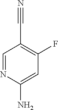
C1=NC(N)=CC(F)=C1C#N
